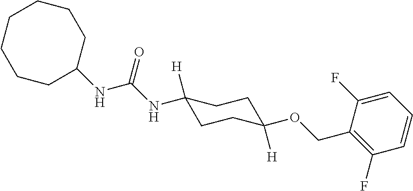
C1CCCC(NC(NC2([H])CCC(OCC3=C(F)C=CC=C3F)([H])CC2)=O)CCC1
